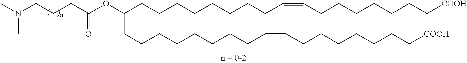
C(CCC(OC(CCCCCCCCC=CCCCCCCC[COOH])CCCCCCCCC=CCCCCCCC[COOH])=O)N(C)C
